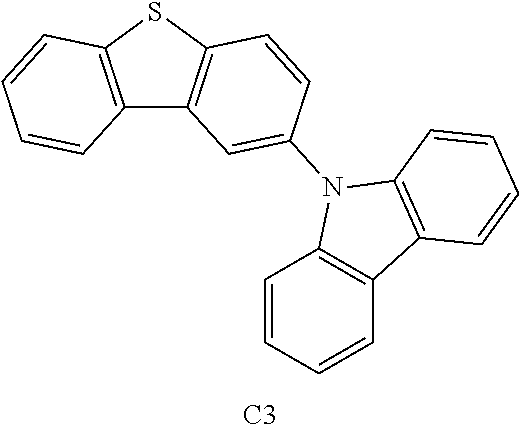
C12=C(SC3=C1C=C(N1C4=C(C=CC=C4)C4=C1C=CC=C4)C=C3)C=CC=C2.[C3]
